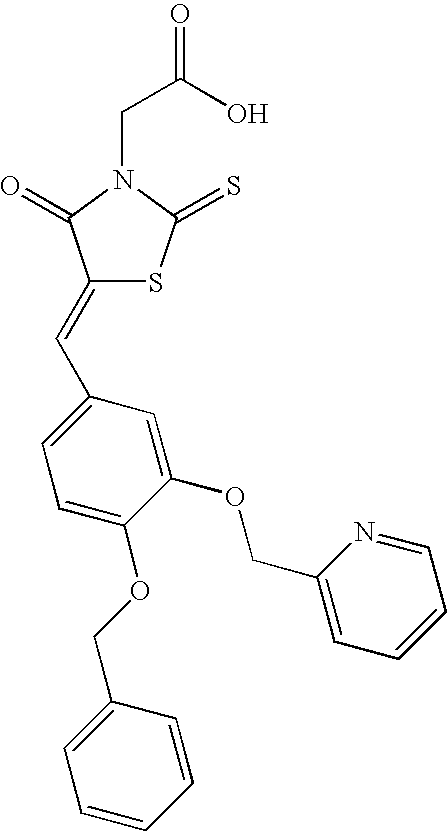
C(C(O)=O)N1C(=O)C(=CC2=CC=C(OCC3=CC=CC=C3)C(OCC3=CC=CC=N3)=C2)SC1=S
